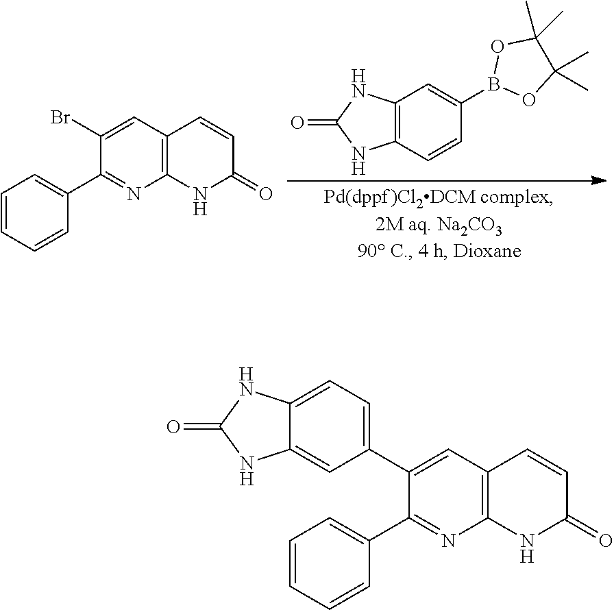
C12=C(C=CC(B3OC(C)(C)C(C)(C)O3)=C1)NC(=O)N2.C1(Br)=CC2=C(N=C1C1=CC=CC=C1)NC(=O)C=C2.C1(C2=CC=C3C(=C2)NC(=O)N3)=CC2=C(N=C1C1=CC=CC=C1)NC(=O)C=C2
